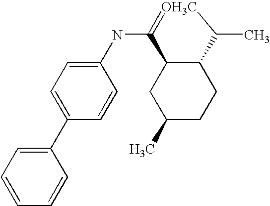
C1(NC2=[OH3C]C(C)C3C2CC(C)CC3)=CC=C(C2=CC=CC=C2)C=C1
